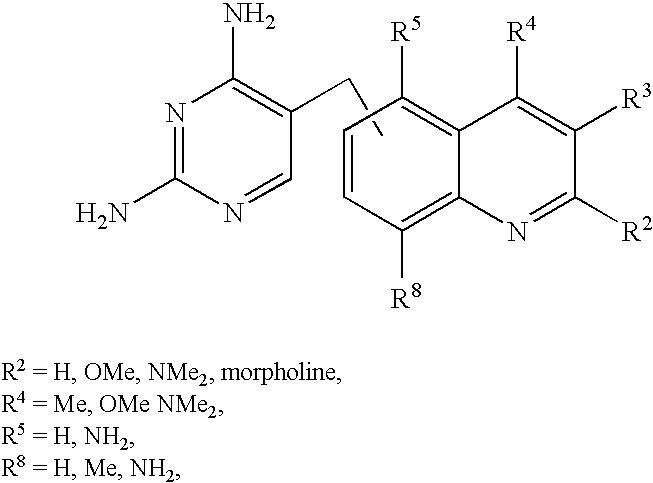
N1=C(N)N=CC(CC)=C1N.C1=CC([R5])=C2C(=C1[R8])N=C([R2])C([R3])=C2[R4]
